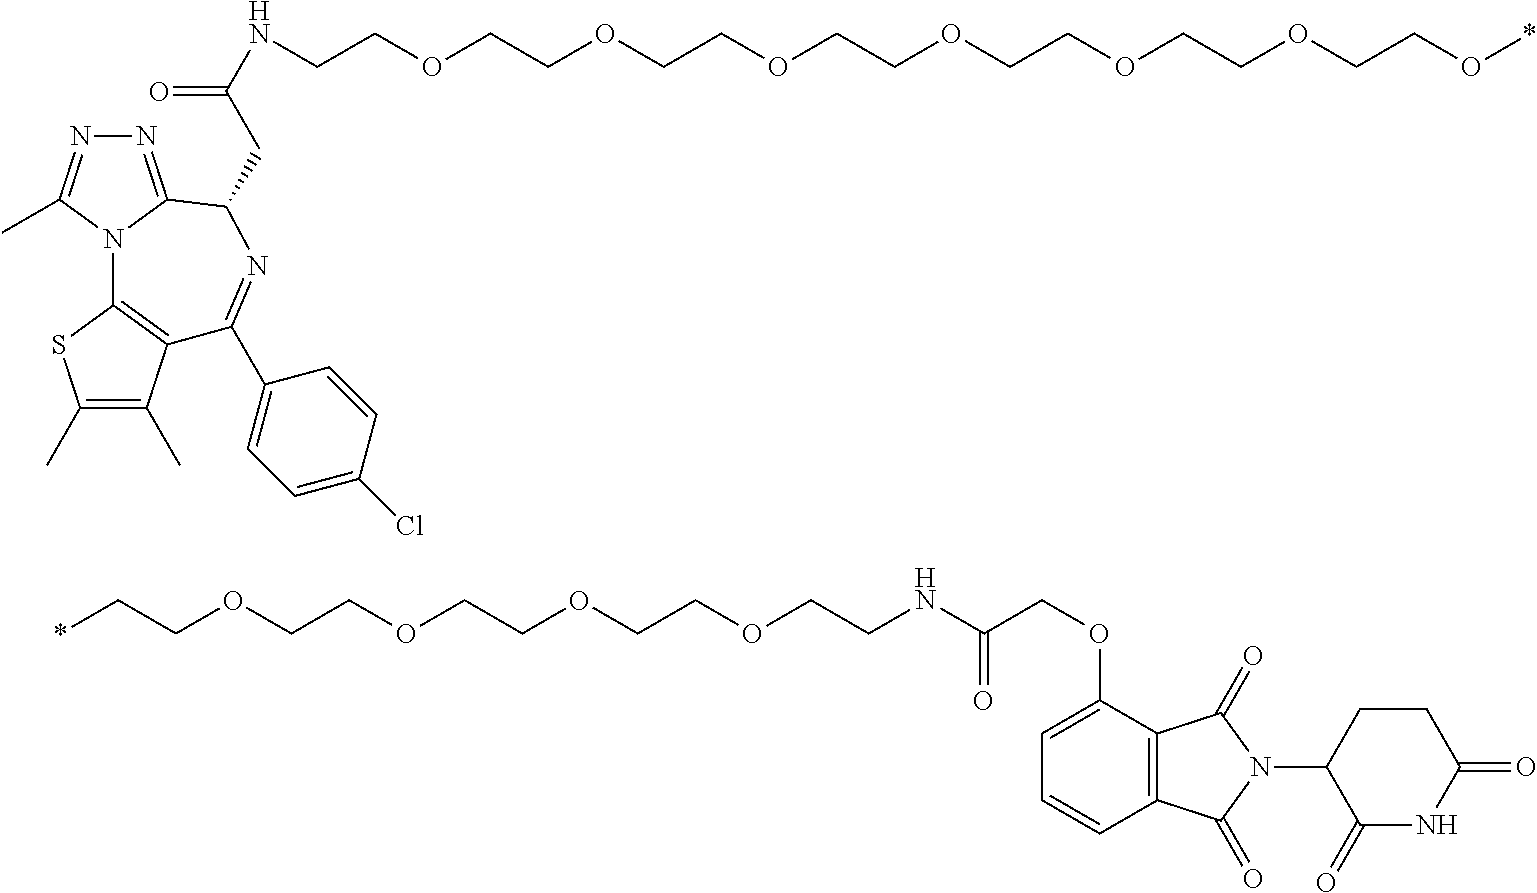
N(C(=O)COC1=CC=CC2=C1C(=O)N(C1C(=O)NC(=O)CC1)C2=O)CCOCCOCCOCCOCC*.C1(C)=C(C)C2=C(S1)N1C(=NN=C1C)C(CC(=O)NCCOCCOCCOCCOCCOCCOCCO*)N=C2C1=CC=C(Cl)C=C1
